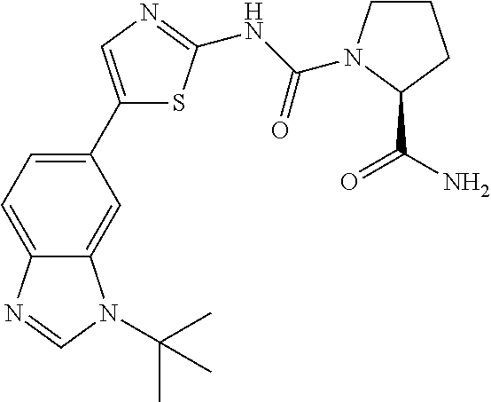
C1(C2=CC=C3C(=C2)N(C(C)(C)C)C=N3)=CN=C(NC(=O)N2CCCC2C(=O)N)S1
